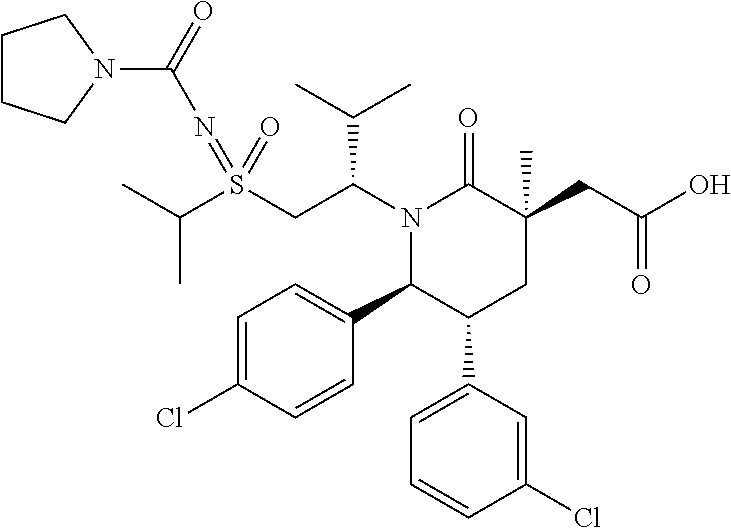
C(C)(C)S(CC(N1C(=O)C(CC(O)=O)(C)CC(C2=CC=CC(Cl)=C2)C1C1=CC=C(Cl)C=C1)C(C)C)(=NC(N1CCCC1)=O)=O
